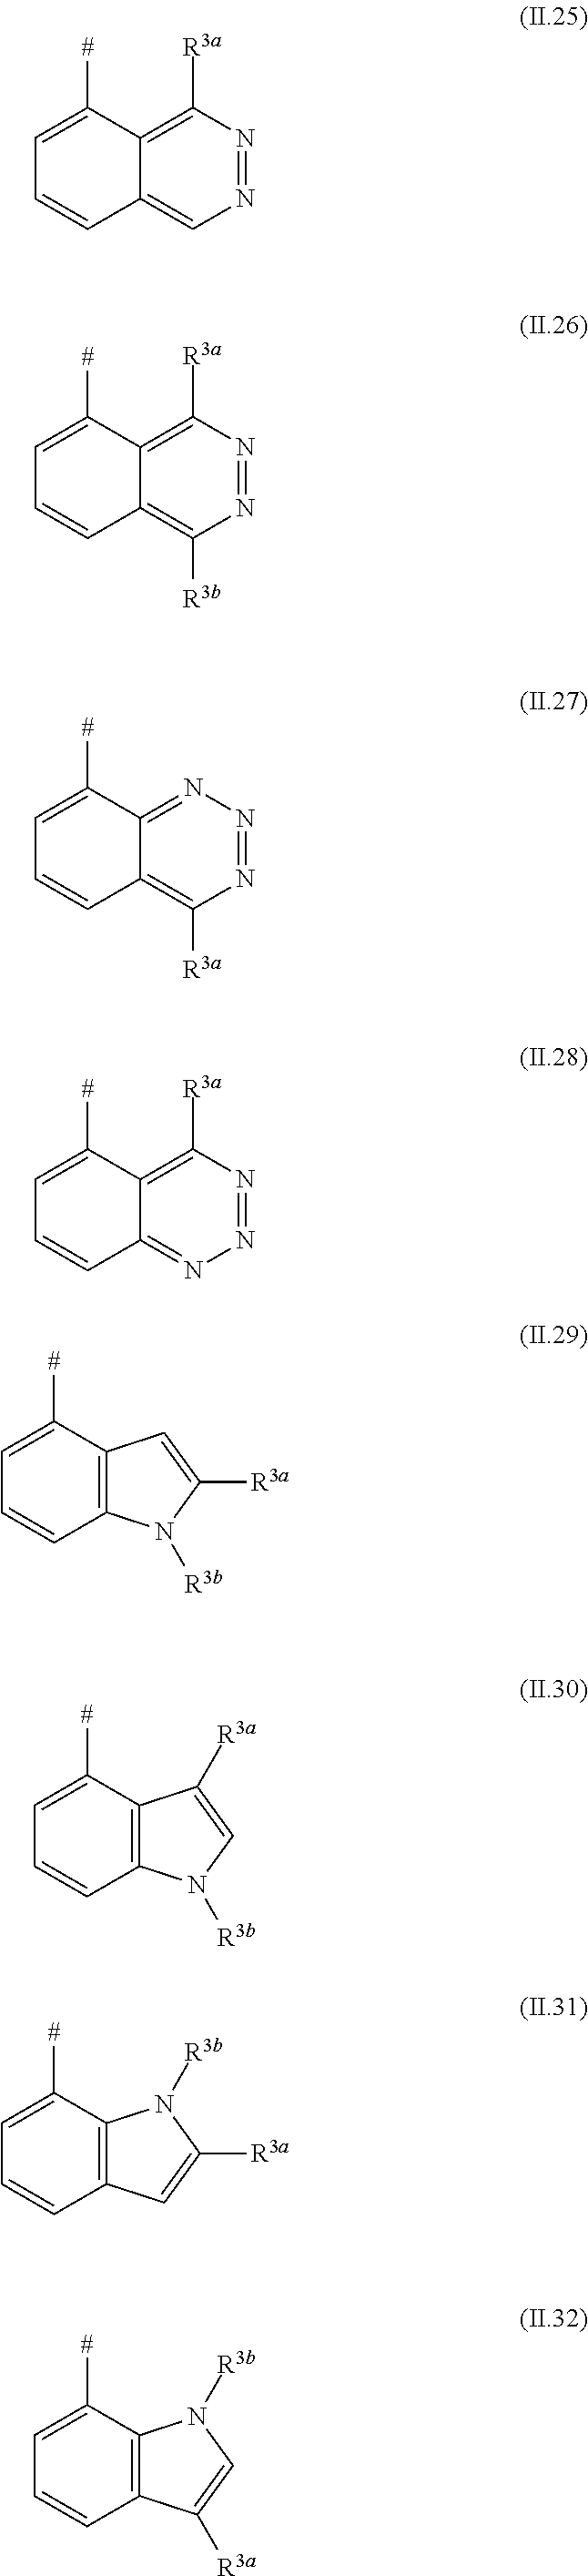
C1=C([#])C2=C([R3a])N=NC=C2C=C1.C1=C([#])C2=C([R3a])N=NC([R3b])=C2C=C1.C1=C([#])C2=NN=NC([R3a])=C2C=C1.C1=C([#])C2=C([R3a])N=NN=C2C=C1.C1=C([#])C2=C(C=C1)N([R3b])C([R3a])=C2.C1=C([#])C2=C(C=C1)N([R3b])C=C2[R3a].C1=C([#])C2=C(C=C1)C=C([R3a])N2[R3b].C1=C([#])C2=C(C=C1)C([R3a])=CN2[R3b]
